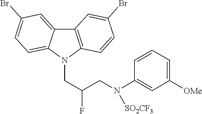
C12=C(N(CC(CN(C3=CC([OMe])=CC=C3)[SO2CF3])F)C3=CC=C(Br)C=C13)C=CC(Br)=C2
